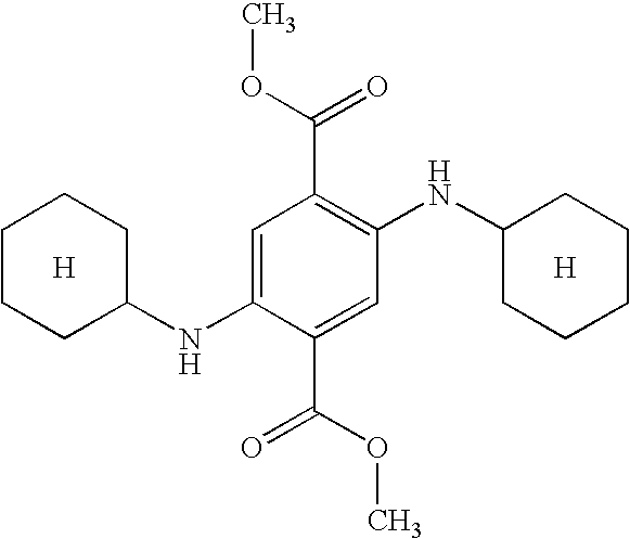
C1CCC(NC2=CC(C(OC)=O)=C(NC3CCCCC3)C=C2C(=O)OC)CC1.[H].[H]
